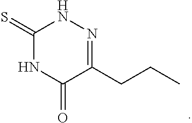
C1(=S)NC(=O)C(CCC)=NN1
